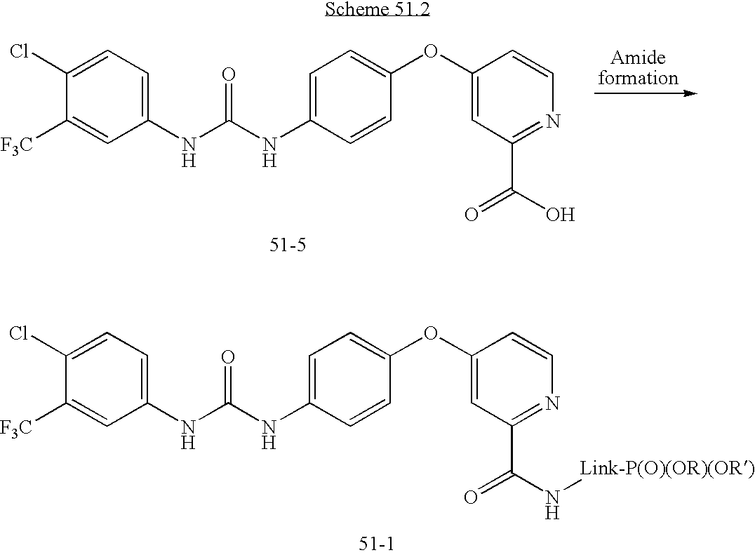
C1(NC(NC2=CC=C(OC3=CC(C(=O)O)=NC=C3)C=C2)=O)=CC=C(Cl)C([F3C])=C1.C1(NC(NC2=CC=C(OC3=CC(C(=O)N[Link-P(O)(OR)(OR)])=NC=C3)C=C2)=O)=CC=C(Cl)C([F3C])=C1
